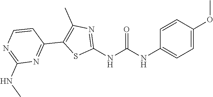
C1=C(OC)C=CC(NC(NC2=NC(C)=C(C3=NC(NC)=NC=C3)S2)=O)=C1
